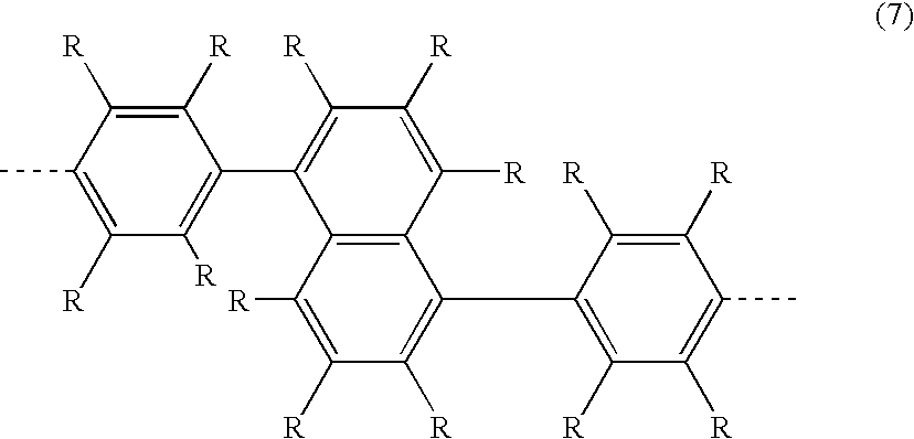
C1(C)=C([R])C([R])=C(C2=C([R])C([R])=C([R])C3=C2C([R])=C([R])C([R])=C3C2=C([R])C([R])=C(C)C([R])=C2[R])C([R])=C1[R]
